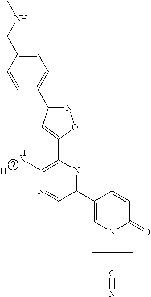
C1=CC(CNC)=CC=C1C1=NOC(C2=C(N)N=CC(C3=CN(C(C#N)(C)C)C(=O)C=C3)=N2)=C1.[H]
